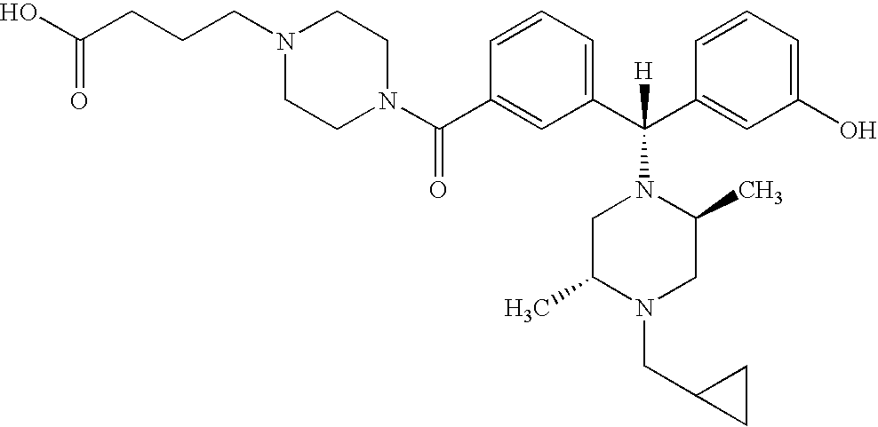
C1(C(N2CCN(CCCC(O)=O)CC2)=O)=CC(C(C2=CC(O)=CC=C2)([H])N2CC(C)N(CC3CC3)CC2C)=CC=C1
